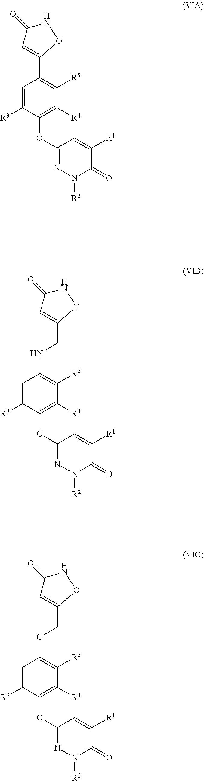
C1=C([R3])C(OC2=NN([R2])C(=O)C([R1])=C2)=C([R4])C([R5])=C1C1=CC(=O)NO1.C1=C([R3])C(OC2=NN([R2])C(=O)C([R1])=C2)=C([R4])C([R5])=C1NCC1=CC(=O)NO1.C1=C([R3])C(OC2=NN([R2])C(=O)C([R1])=C2)=C([R4])C([R5])=C1OCC1=CC(=O)NO1
